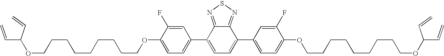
C1=C(F)C(OCCCCCCCCCOC(C=C)C=C)=CC=C1C1=CC=C(C2=CC=C(OCCCCCCCCCOC(C=C)C=C)C(F)=C2)C2=NSN=C12
